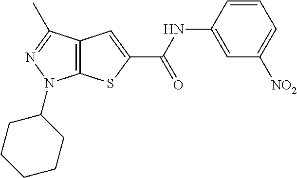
C12=C(SC(C(NC3=CC([NO2])=CC=C3)=O)=C1)N(C1CCCCC1)N=C2C
